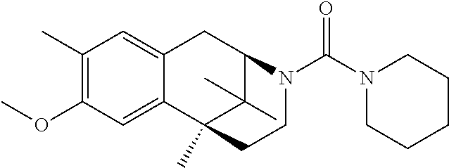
C1(OC)=C(C)C=C2C(=C1)C1(C)C(C)(C)C(C2)N(C(N2CCCCC2)=O)CC1
